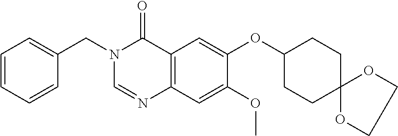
N1(CC2=CC=CC=C2)C=NC2=C(C1=O)C=C(OC1CCC3(CC1)OCCO3)C(OC)=C2
